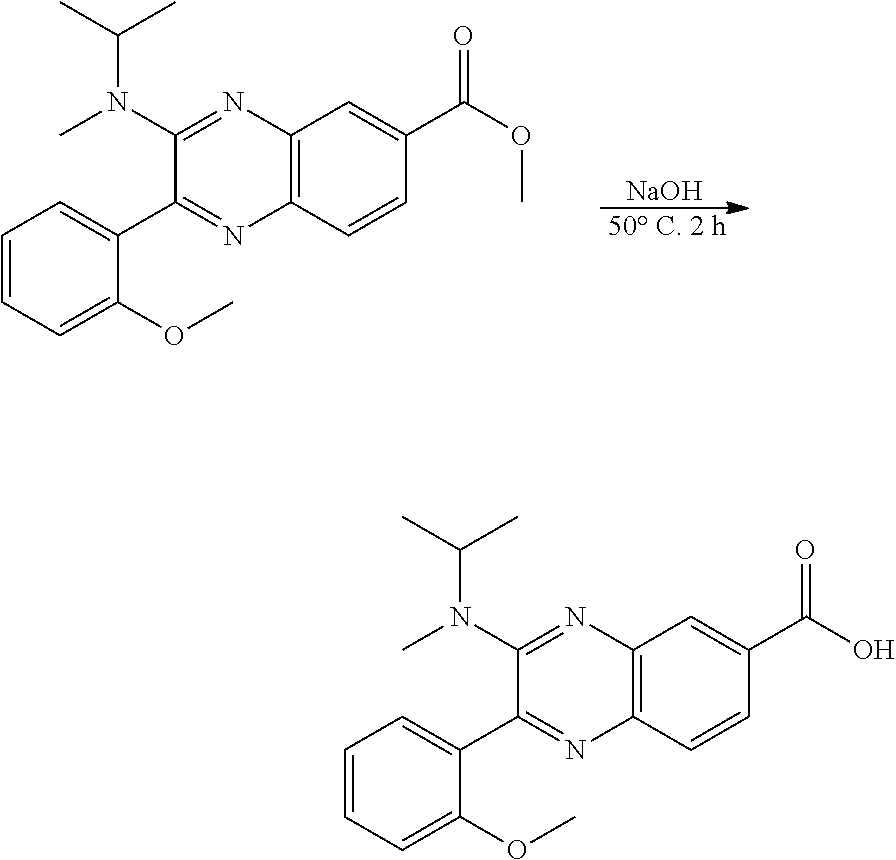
[NaOH].[50 C. 2 h].C12=C(C=CC(C(OC)=O)=C1)N=C(C1=CC=CC=C1OC)C(N(C)C(C)C)=N2.C12=C(C=CC(C(O)=O)=C1)N=C(C1=CC=CC=C1OC)C(N(C)C(C)C)=N2
